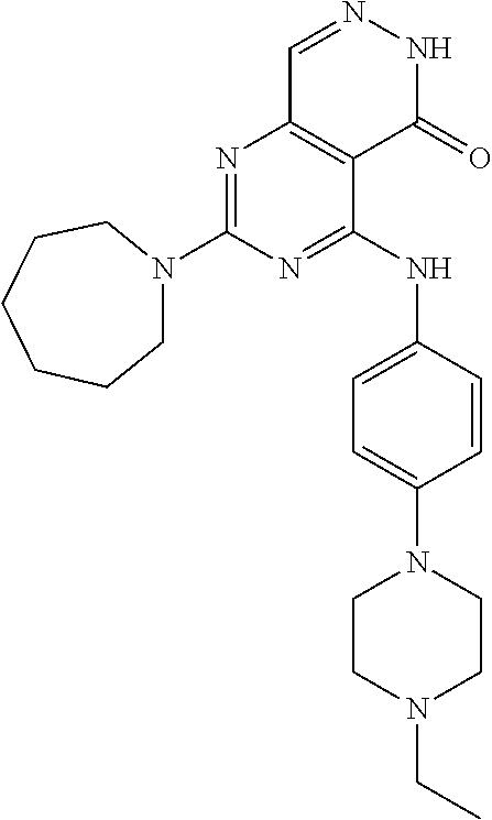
N1=C(N2CCCCCC2)N=C(NC2=CC=C(N3CCN(CC)CC3)C=C2)C2=C1C=NNC2=O
